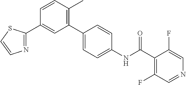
N1=C(C2=CC(C3=CC=C(NC(C4=C(F)C=NC=C4F)=O)C=C3)=C(C)C=C2)SC=C1
